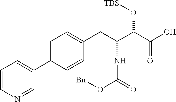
C1=C(C2=CC=CN=C2)C=CC(CC(C(C(O)=O)O[TBS])NC(O[Bn])=O)=C1
